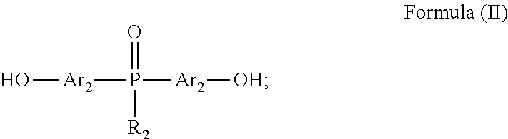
O=P([Ar2]O)([Ar2][OH])[R2]
